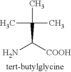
CC(C(N)[COOH])(C)C
